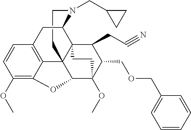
C1CN(CC2CC2)C2C34C15C1=C(C=CC(OC)=C1OC5C(OC)(C(COCC1=CC=CC=C1)C3CC#N)CC4)C2
